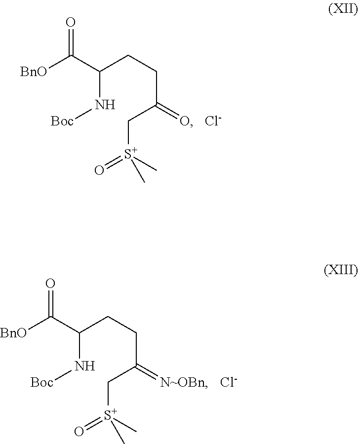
[BnO]C(C(CCC(=O)C[S+](=O)(C)C)N[Boc])=O.[Cl-].[BnO]C(C(CCC(=[N~OBn])C[S+](=O)(C)C)N[Boc])=O.[Cl-]
